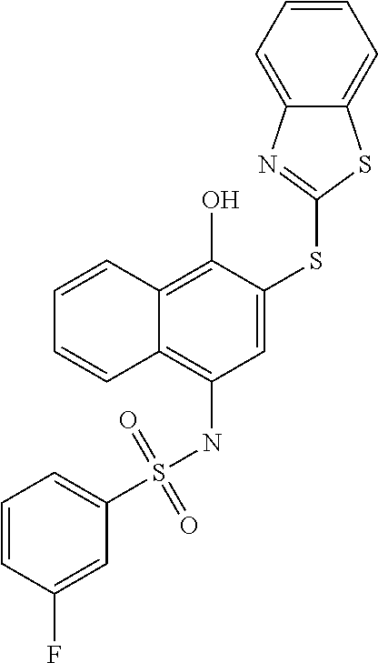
C1(S(NC2=C3C(=C(O)C(SC4=NC5=CC=CC=C5S4)=C2)C=CC=C3)(=O)=O)=CC=CC(F)=C1
